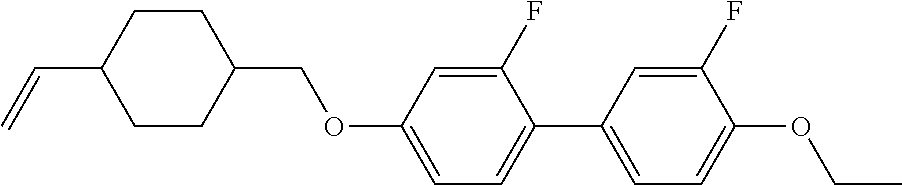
C1CC(C=C)CCC1COC1=CC=C(C2=CC=C(OCC)C(F)=C2)C(F)=C1
